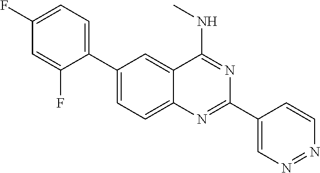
C1(F)=CC(F)=CC=C1C1=CC=C2C(=C1)C(NC)=NC(C1=CN=NC=C1)=N2
